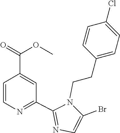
C1=CN=C(C2=NC=C(Br)N2CCC2=CC=C(Cl)C=C2)C=C1C(=O)OC
